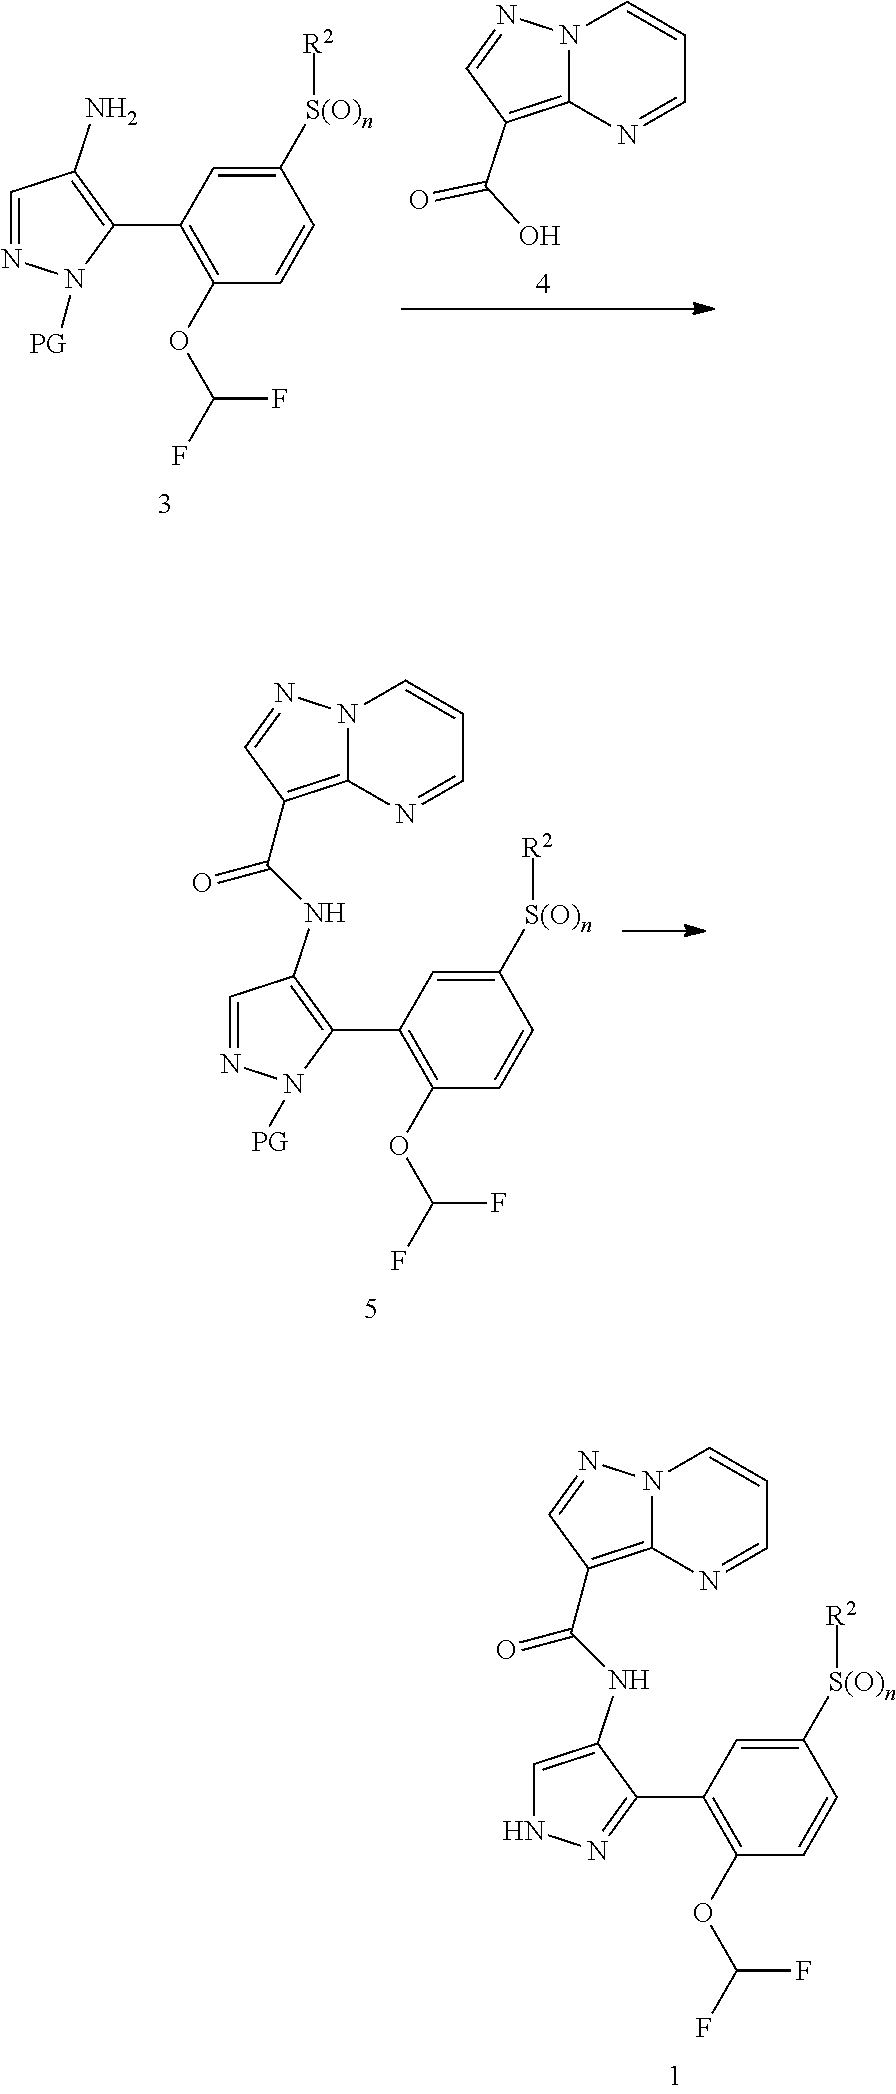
C12=C(C(=O)O)C=NN1C=CC=N2.C1=NN([PG])C(C2=C(OC(F)F)C=CC([S(O)n][R2])=C2)=C1N.C1=NN([PG])C(C2=C(OC(F)F)C=CC([S(O)n][R2])=C2)=C1NC(=O)C1=C2N(N=C1)C=CC=N2.C1=C(NC(=O)C2=C3N(N=C2)C=CC=N3)C(C2=C(OC(F)F)C=CC([S(O)n][R2])=C2)=NN1
